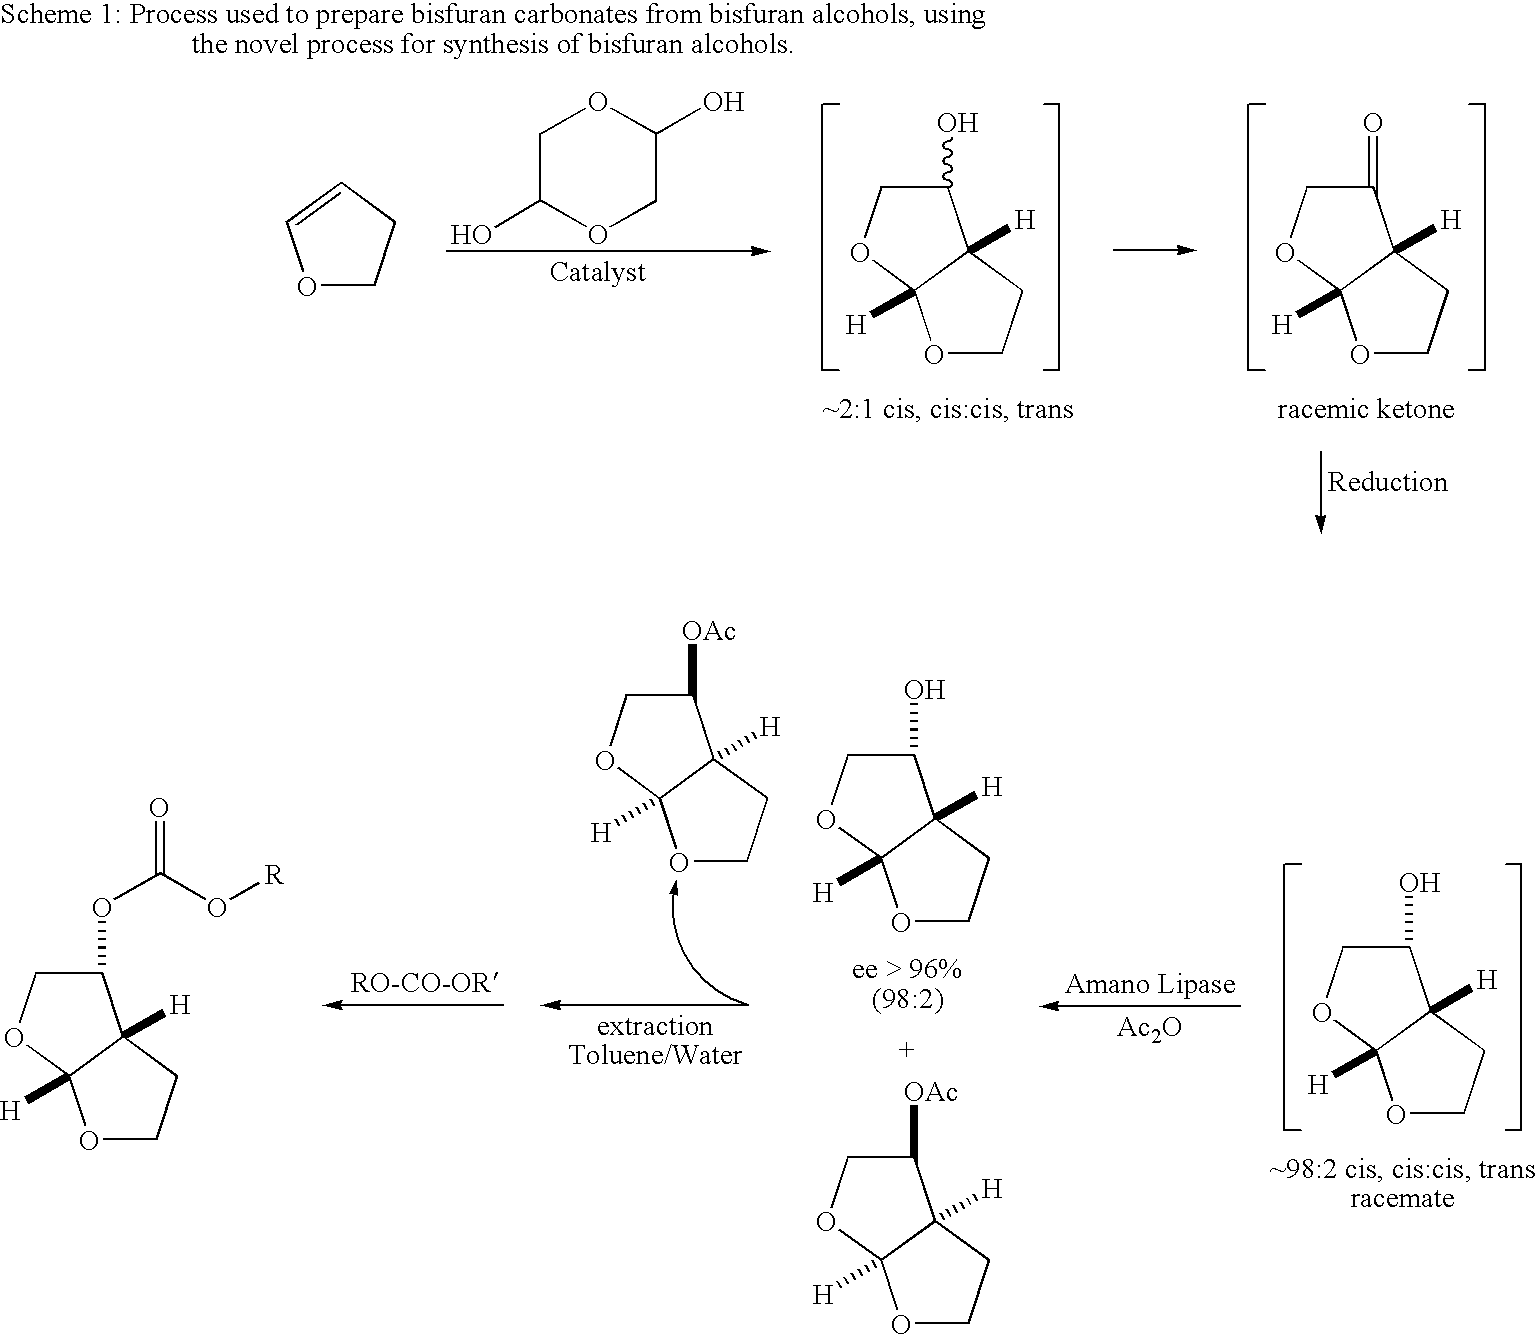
O1CCC2([H])C1([H])OCC2OC(=O)O[R].O1CCC2([H])C1([H])OCC2[OAc].O1CCC2([H])C1([H])OCC2O.O1CCC2([H])C1([H])OCC2[OAc].[Ac2O].O1CCC2([H])C1([H])OCC2O.C1C(O)OCC(O)O1.O1CCC=C1.O1CCC2([H])C1([H])OCC2O.O1CCC2([H])C1([H])OCC2=O
